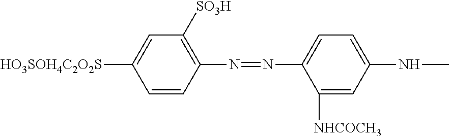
C1=CC(N=NC2=CC=C(NC)C=C2[NHCOCH3])=C([SO3H])C=C1[HO3SOH4C2O2S]
